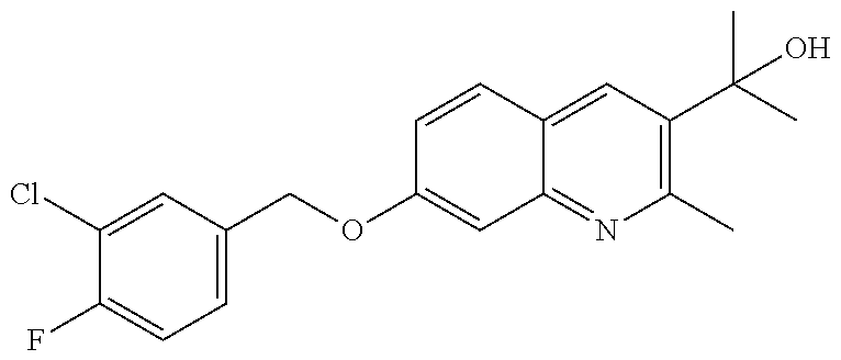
C1(Cl)=CC(COC2=CC3=NC(C)=C(C(C)(C)O)C=C3C=C2)=CC=C1F
